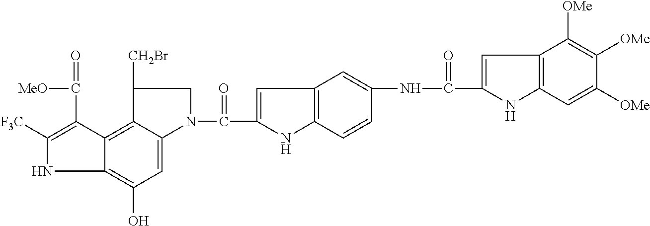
N1C2=C(O)C=C3C(=C2C(C(=O)[MeO])=C1[F3C])C([CH2Br])CN3C(=O)C1=CC2=C(N1)C=CC(NC(C1=CC3=C(N1)C=C([OMe])C([OMe])=C3[OMe])=O)=C2
